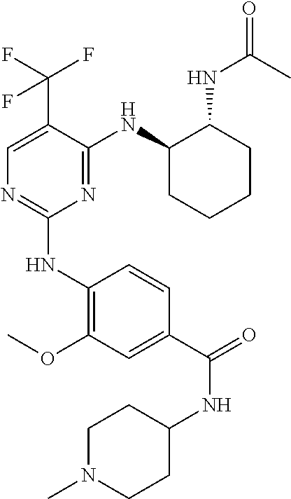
C1(NC2=C(OC)C=C(C(=O)NC3CCN(C)CC3)C=C2)=NC=C(C(F)(F)F)C(NC2CCCCC2NC(=O)C)=N1
